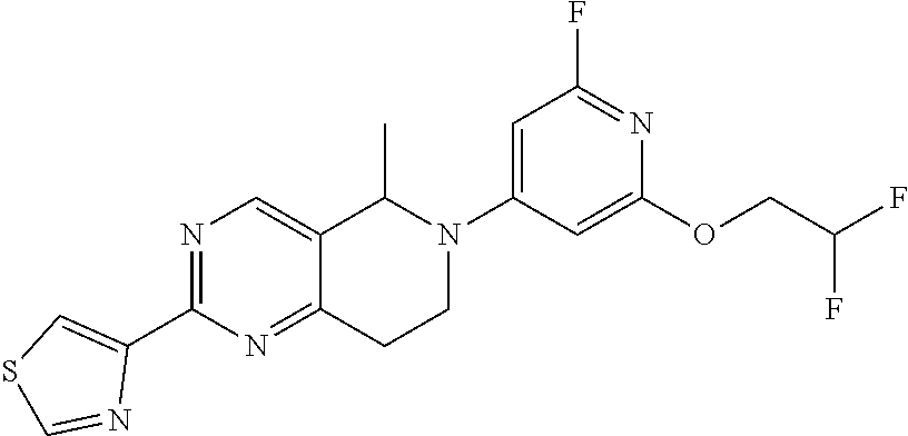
N1=C(C2=CSC=N2)N=C2C(=C1)C(C)N(C1=CC(F)=NC(OCC(F)F)=C1)CC2
